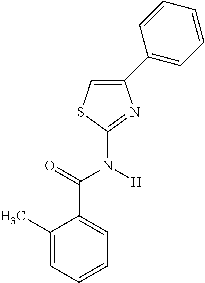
C1(C2=CC=CC=C2)=CSC(N(C(C2=CC=CC=C2C)=O)[H])=N1
